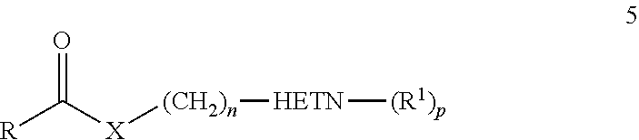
[(CH2)n]([HETN][(R1)p])[X]C([R])=O
